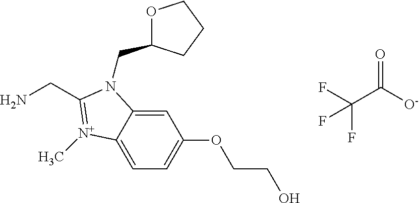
FC(C([O-])=O)(F)F.C1=C2C(=CC(OCCO)=C1)N(CC1OCCC1)C(CN)=[N+]2C
